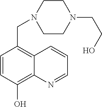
C1=CC(O)=C2C(=C1CN1CCN(CCO)CC1)C=CC=N2
